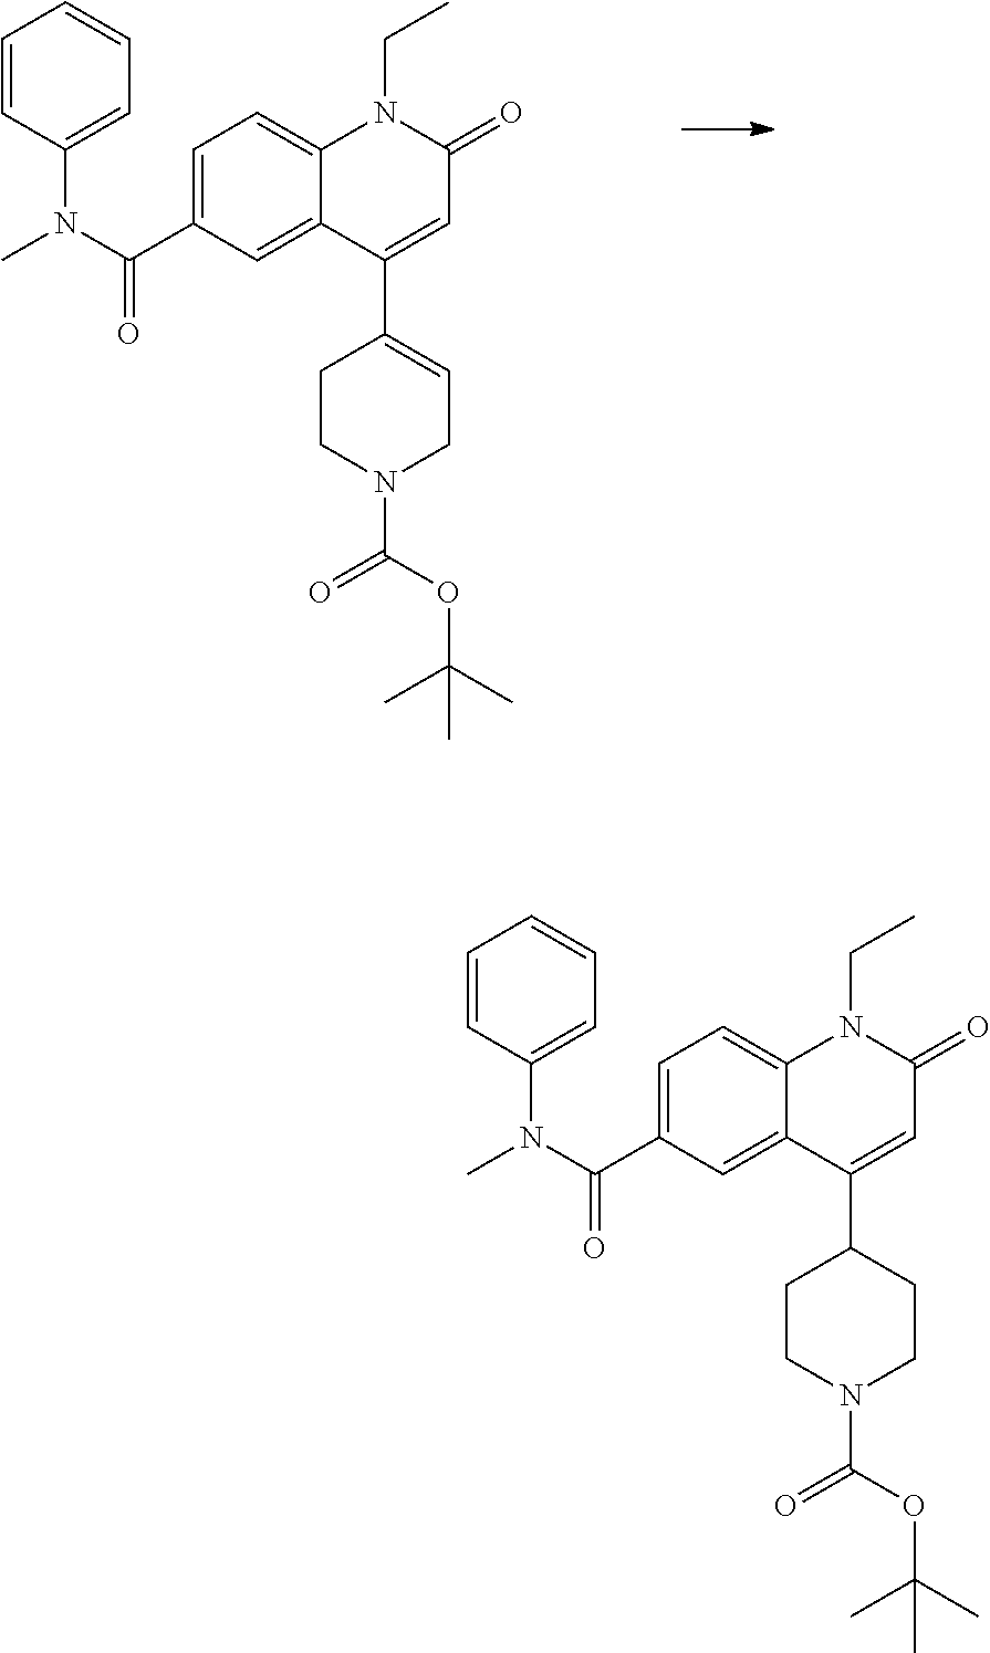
C1=C(C(N(C2=CC=CC=C2)C)=O)C=C2C(=C1)N(CC)C(=O)C=C2C1=CCN(C(OC(C)(C)C)=O)CC1.C1=C(C(N(C2=CC=CC=C2)C)=O)C=C2C(=C1)N(CC)C(=O)C=C2C1CCN(C(=O)OC(C)(C)C)CC1
